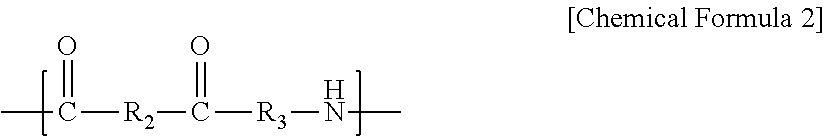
CC([R2]C([R3]NC)=O)=O
